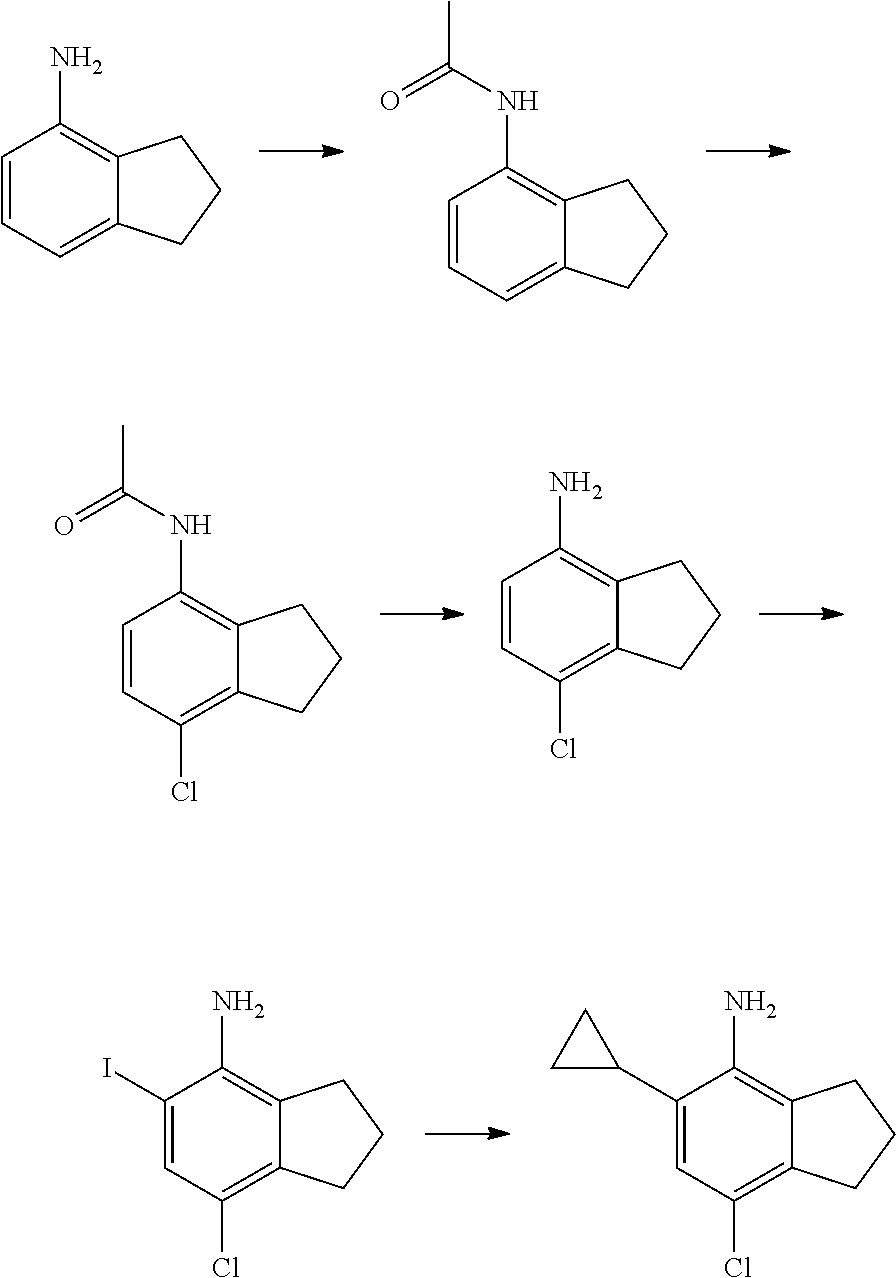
C1=CC=C2C(=C1N)CCC2.C1=CC=C2C(=C1NC(=O)C)CCC2.C1=CC(Cl)=C2C(=C1NC(=O)C)CCC2.C1=CC(Cl)=C2C(=C1N)CCC2.C1(I)=CC(Cl)=C2C(=C1N)CCC2.C1(C2CC2)=CC(Cl)=C2C(=C1N)CCC2
